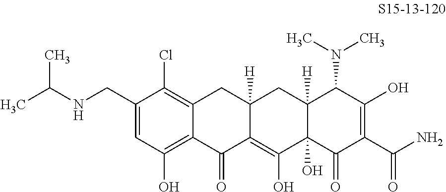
C1(CNC(C)C)=CC(O)=C2C(=C1Cl)CC1([H])C(=C(O)C3(O)C([H])(C1)C(N(C)C)C(O)=C(C(N)=O)C3=O)C2=O
